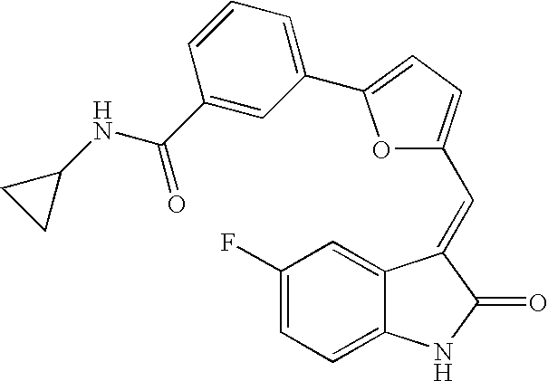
C1(F)=CC=C2C(=C1)C(=CC1=CC=C(C3=CC=CC(C(NC4CC4)=O)=C3)O1)C(=O)N2
